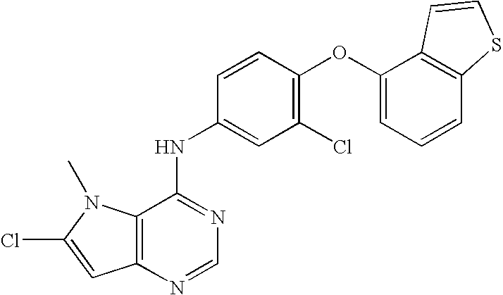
C12=C(N=CN=C1NC1=CC(Cl)=C(OC3=CC=CC4=C3C=CS4)C=C1)C=C(Cl)N2C
